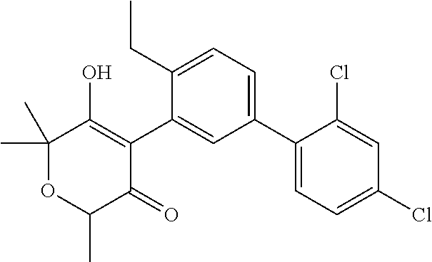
C1(C2=CC=C(CC)C(C3=C(O)C(C)(C)OC(C)C3=O)=C2)=CC=C(Cl)C=C1Cl
